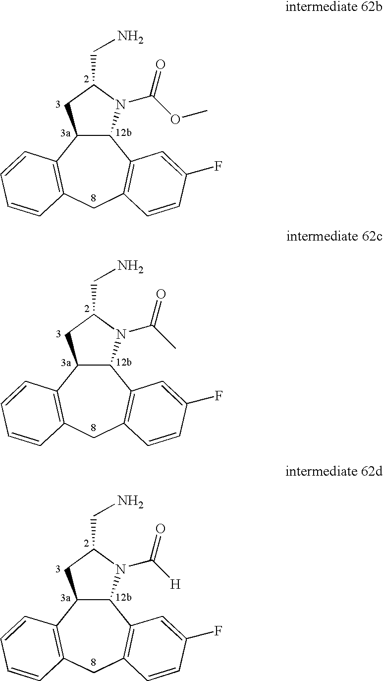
C12C(N(C(OC)=O)C(CN)C1)C1=C(CC3=C2C=CC=C3)C=CC(F)=C1.C12C(N(C(C)=O)C(CN)C1)C1=C(CC3=C2C=CC=C3)C=CC(F)=C1.C12C(N(C([H])=O)C(CN)C1)C1=C(CC3=C2C=CC=C3)C=CC(F)=C1
